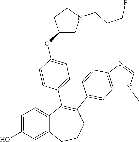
C1=C(O)C=C2C(=C1)C(C1=CC=C(OC3CN(CCCF)CC3)C=C1)=C(C1=CC3=C(C=C1)N=CN3C)CCC2
